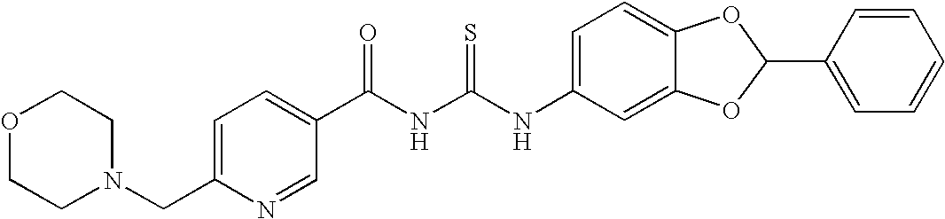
C(NC(NC1=CC=C2C(=C1)OC(C1=CC=CC=C1)O2)=S)(=O)C1=CC=C(CN2CCOCC2)N=C1
